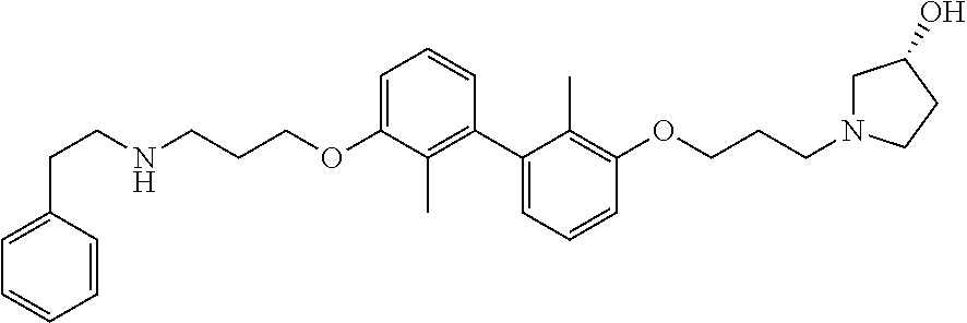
C1=C(OCCCNCCC2=CC=CC=C2)C(C)=C(C2=CC=CC(OCCCN3CC(O)CC3)=C2C)C=C1
